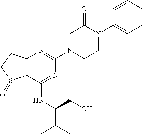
C12=C(C(NC(C(C)C)CO)=NC(N3CCN(C4=CC=CC=C4)C(=O)C3)=N1)S(=O)CC2
